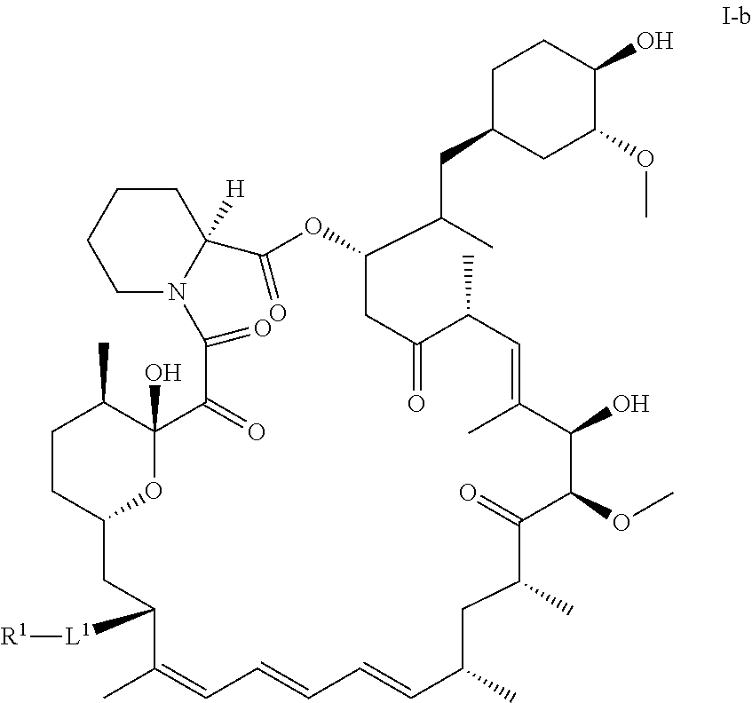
C1CCCN2C1([H])C(=O)OC(C(C)CC1CC(OC)C(O)CC1)CC(=O)C(C)C=C(C)C(O)C(OC)C(=O)C(C)CC(C)C=CC=CC=C(C)C([L1][R1])CC1OC(O)(C(C)CC1)C(=O)C2=O
